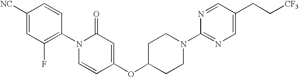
C1([NC])=CC(F)=C(N2C=CC(OC3CCN(C4=NC=C(CC[CF3])C=N4)CC3)=CC2=O)C=C1
